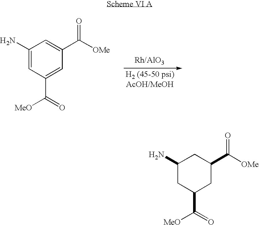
C1(N)=CC(C(=O)[MeO])=CC(C([OMe])=O)=C1.C1(N)CC(C(=O)[MeO])CC(C([OMe])=O)C1
